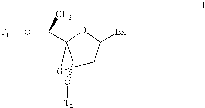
C1(O[T2])C2C([Bx])OC1(C(O[T1])C)[G]2
